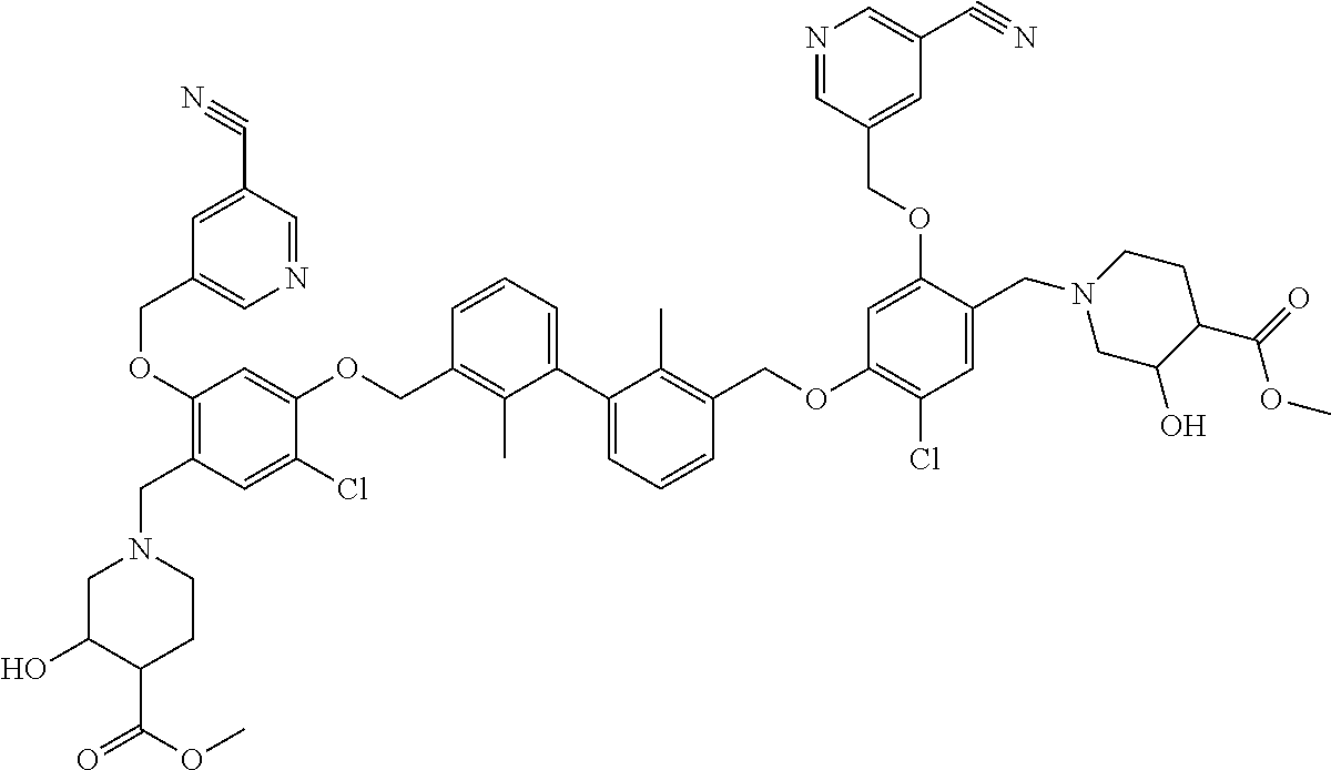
C1(OCC2=CN=CC(C#N)=C2)=C(CN2CC(O)C(C(=O)OC)CC2)C=C(Cl)C(OCC2=C(C)C(C3=CC=CC(COC4=C(Cl)C=C(CN5CC(O)C(C(=O)OC)CC5)C(OCC5=CC(C#N)=CN=C5)=C4)=C3C)=CC=C2)=C1
